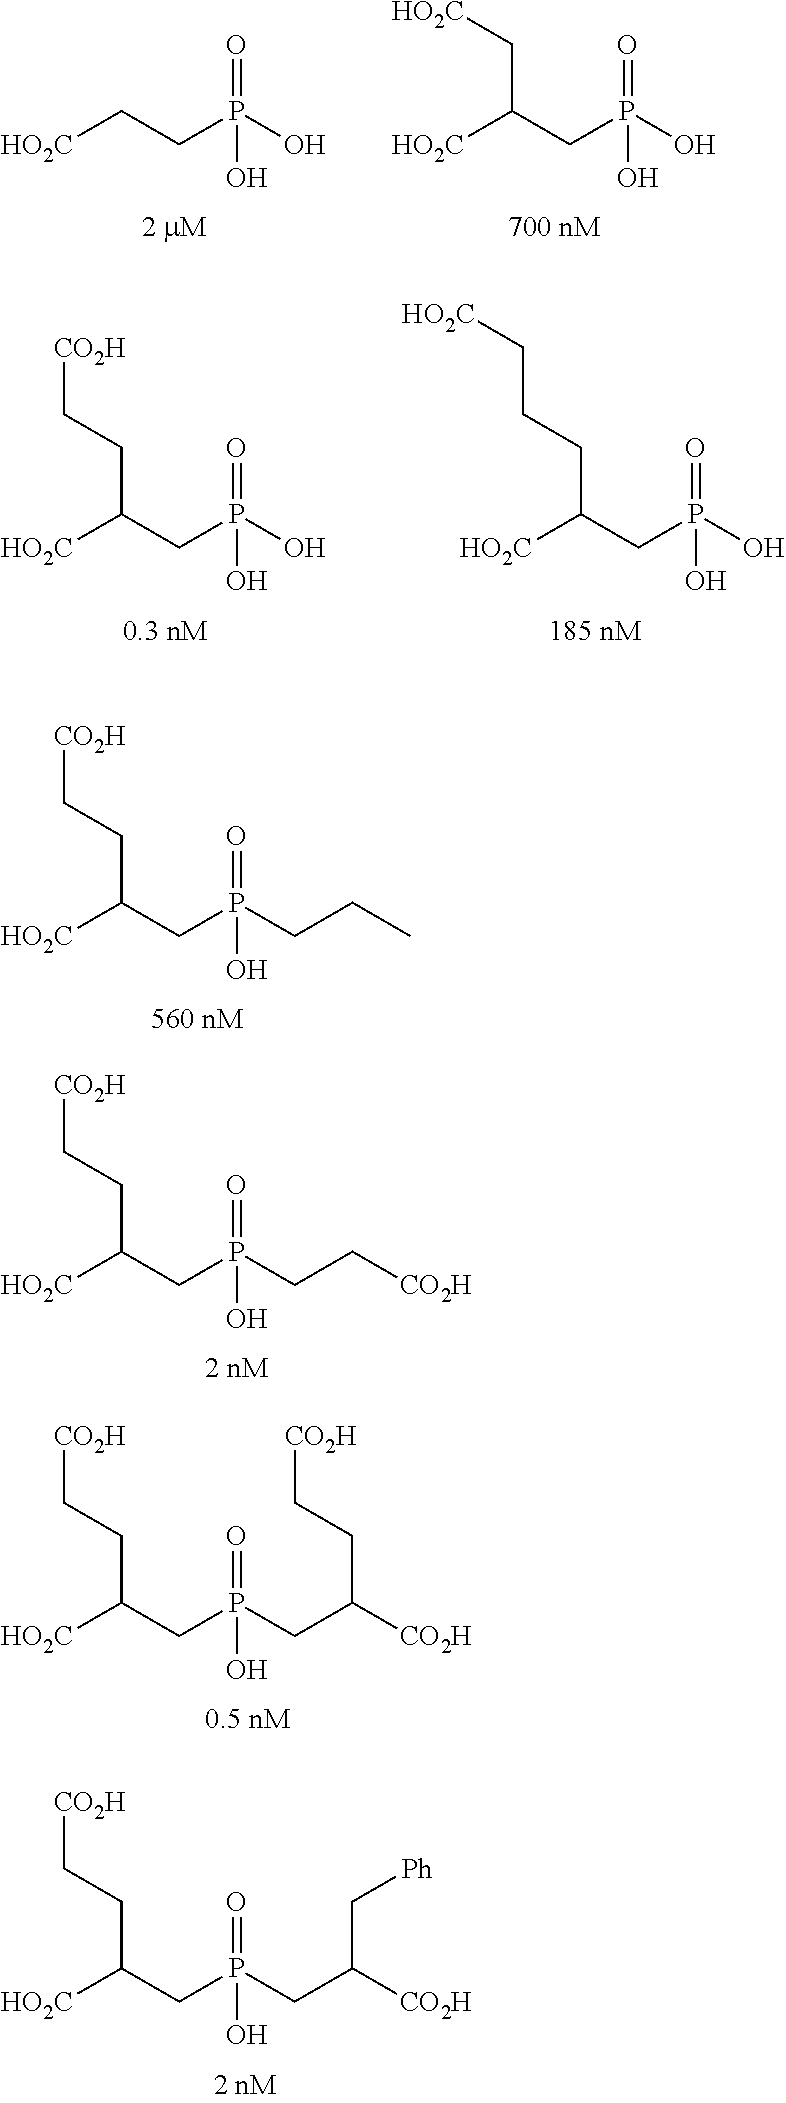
[HO2C]CCP(O)(=O)O.[HO2C]C(CP(O)(=O)O)C[HO2C].[HO2C]C(CP(CCC)(=O)O)CC[CO2H].[HO2C]C(CP(CC[CO2H])(=O)O)CC[CO2H].[HO2C]C(CP(CC([CO2H])CC[CO2H])(=O)O)CC[CO2H].[HO2C]C(CP(CC([CO2H])C[Ph])(=O)O)CC[CO2H].[HO2C]C(CP(O)(=O)O)CCC[HO2C].[HO2C]C(CP(O)(=O)O)CC[CO2H]
